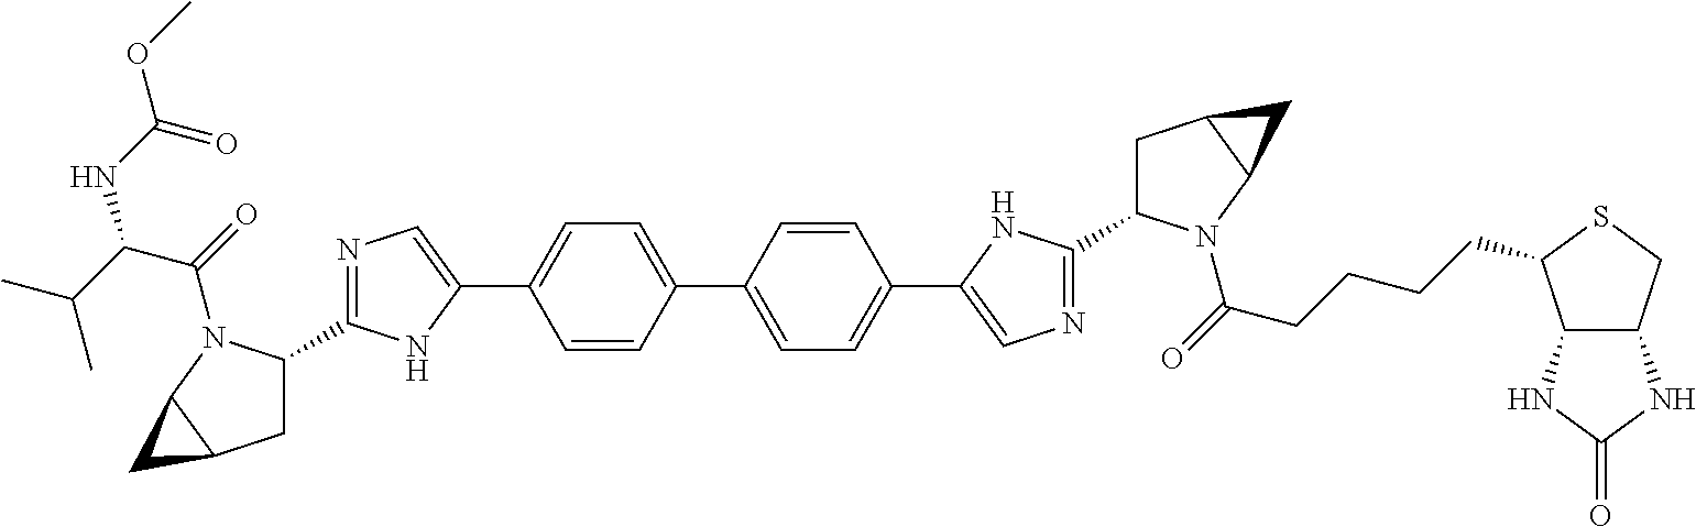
C1=CC(C2=CC=C(C3=CN=C(C4CC5C(C5)N4C(=O)CCCCC4C5C(CS4)NC(=O)N5)N3)C=C2)=CC=C1C1=CN=C(C2CC3C(C3)N2C(=O)C(C(C)C)NC(OC)=O)N1
